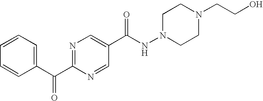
N1=C(C(C2=CC=CC=C2)=O)N=CC(C(NN2CCN(CCO)CC2)=O)=C1
